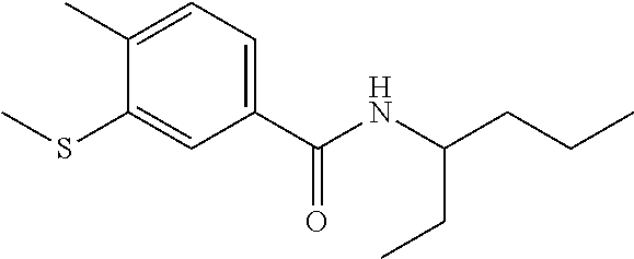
C1(C)=CC=C(C(NC(CCC)CC)=O)C=C1SC
